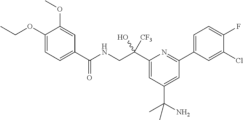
CCOC1=CC=C(C(NCC(C2=CC(C(N)(C)C)=CC(C3=CC=C(F)C(Cl)=C3)=N2)(O)[CF3])=O)C=C1OC
